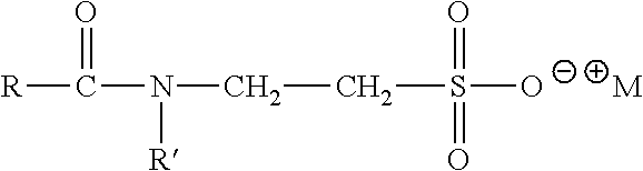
[M].C(S(=O)([O-])=O)CN([R])C([R])=O
